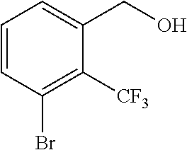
C1=CC(Br)=C([CF3])C(CO)=C1
